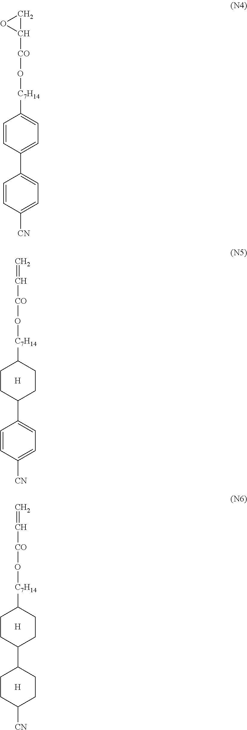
C=C[CO]O[C7H14]C1CCC(C2=CC=C([CN])C=C2)CC1.[H].C=C[CO]O[C7H14]C1CCC(C2CCC([CN])CC2)CC1.[H].[H].C1C([CO]O[C7H14]C2=CC=C(C3=CC=C([CN])C=C3)C=C2)O1
